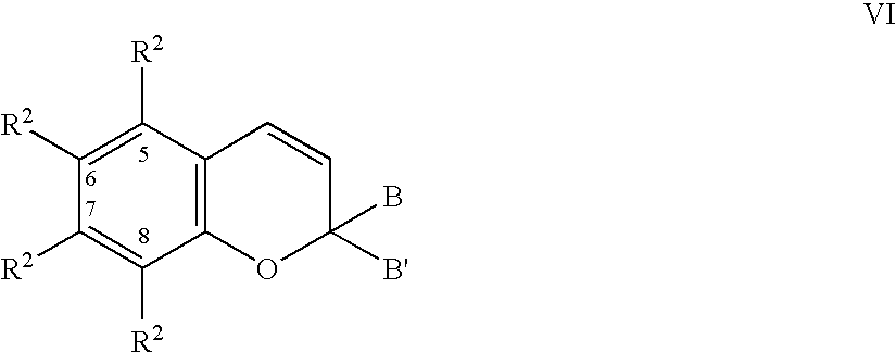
C12=C(C([R2])=C([R2])C([R2])=C1[R2])C=CC([B'])(B)O2
